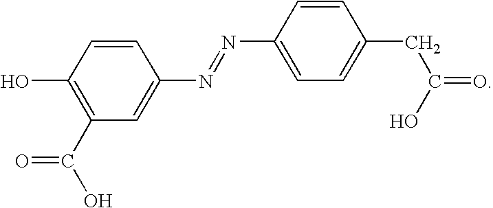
C1(O)=C(C(O)=O)C=C(N=NC2=CC=C(CC(=O)O)C=C2)C=C1
